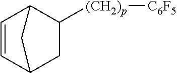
C1C([(CH2)p][C6F5])C2C=CC1C2
